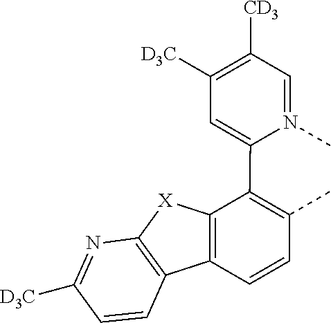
C1=N(C)C(C2=C(C)C=CC3=C2[X]C2=C3C=CC([D3C])=N2)=CC([D3C])=C1[CD3]
